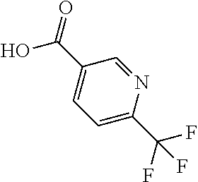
OC(=O)C1=CC=C(C(F)(F)F)N=C1
